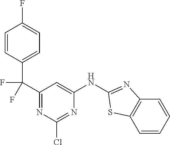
C1=CC(C(C2=NC(Cl)=NC(NC3=NC4=C(C=CC=C4)S3)=C2)(F)F)=CC=C1F
